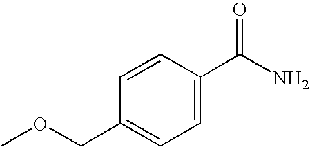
C1=CC(C(N)=O)=CC=C1COC
